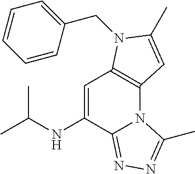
C1=C(NC(C)C)C2=NN=C(C)N2C2=C1N(CC1=CC=CC=C1)C(C)=C2
